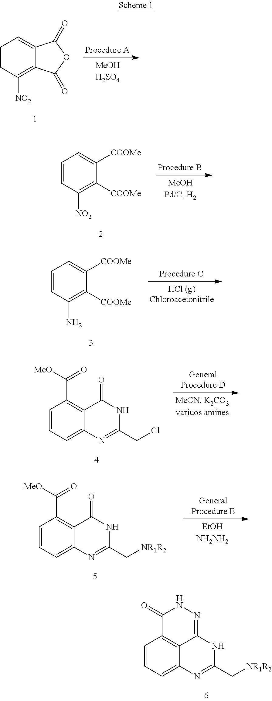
C1=CC([NO2])=C2C(=C1)C(=O)OC2=O.C1=CC([NO2])=C([COOMe])C([COOMe])=C1.C1=CC(N)=C([COOMe])C([COOMe])=C1.C1=CC=C2C(=C1C([MeO])=O)C(=O)NC(CCl)=N2.C1=CC=C2C(=C1C([MeO])=O)C(=O)NC(C[NR1R2])=N2.C1=CC=C2C3=C1C(=O)NN=C3NC(C[NR1R2])=N2
